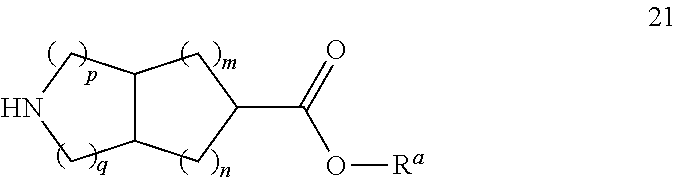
N1CC2C(C1)CC(C(=O)O[Ra])C2
